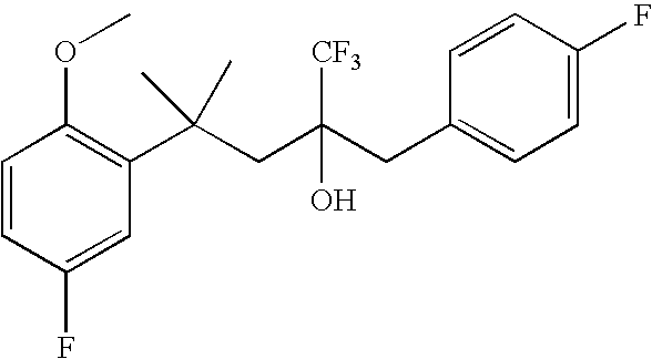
C1(F)=CC(C(CC(CC2=CC=C(F)C=C2)(O)[CF3])(C)C)=C(OC)C=C1
